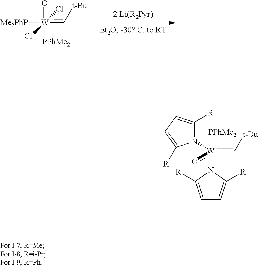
O=[W](=C[t-Bu])([Me2PhP])([PPhMe2])(Cl)Cl.[PPhMe2][W](N1C([R])=CC=C1[R])(=C[t-Bu])(N1C([R])=CC=C1[R])=O
